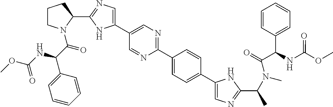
C1(C2=CN=C(C3CCCN3C(C(C3=CC=CC=C3)NC(OC)=O)=O)N2)=CN=C(C2=CC=C(C3=CN=C(C(N(C(C(C4=CC=CC=C4)NC(OC)=O)=O)C)C)N3)C=C2)N=C1
